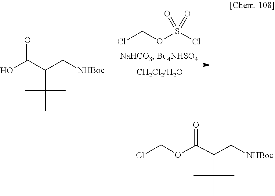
O(CCl)S(=O)(=O)Cl.OC(C(C[NHBoc])C(C)(C)C)=O.O(C(C(C[NHBoc])C(C)(C)C)=O)CCl
